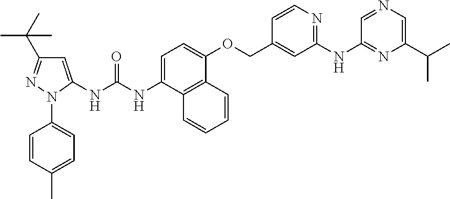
N(C1=CC=C(OCC2=CC(NC3=NC(C(C)C)=CN=C3)=NC=C2)C2=C1C=CC=C2)C(NC1=CC(C(C)(C)C)=NN1C1=CC=C(C)C=C1)=O
